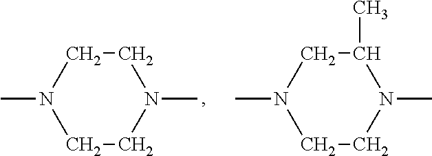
N1(C)CCN(C)CC1.N1(C)C(C)CN(C)CC1
